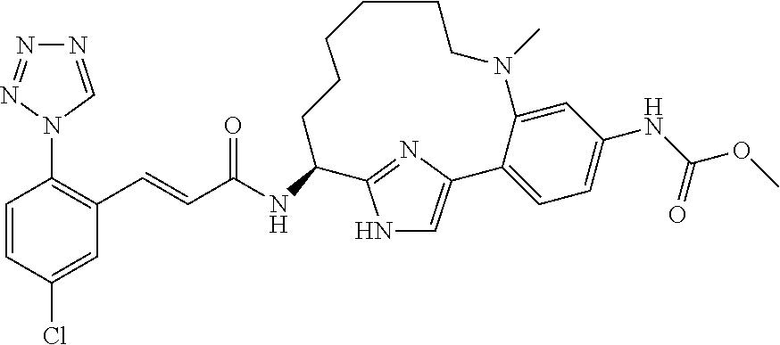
C1=CC(Cl)=CC(C=CC(NC2C3=NC(=CN3)C3=CC=C(NC(OC)=O)C=C3N(C)CCCCCC2)=O)=C1N1C=NN=N1
